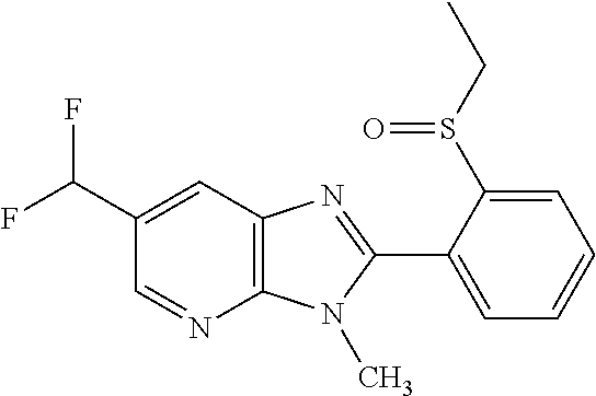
C12=C(C=C(C(F)F)C=N1)N=C(C1=CC=CC=C1S(CC)=O)N2C
